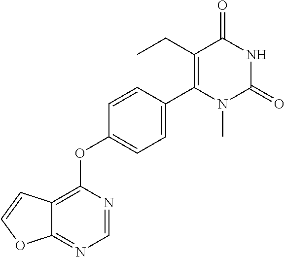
C12=NC=NC(OC3=CC=C(C4=C(CC)C(=O)NC(=O)N4C)C=C3)=C1C=CO2
